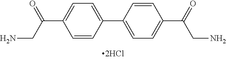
C1(C(=O)CN)=CC=C(C2=CC=C(C(=O)CN)C=C2)C=C1
